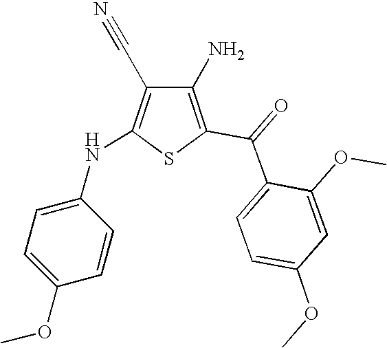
C1(N)=C(C(=O)C2=CC=C(OC)C=C2OC)SC(NC2=CC=C(OC)C=C2)=C1C#N
